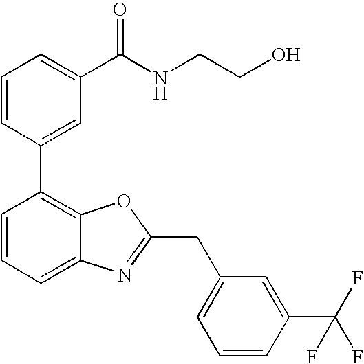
C1=CC(C2=C3C(=CC=C2)N=C(CC2=CC=CC(C(F)(F)F)=C2)O3)=CC(C(NCCO)=O)=C1
